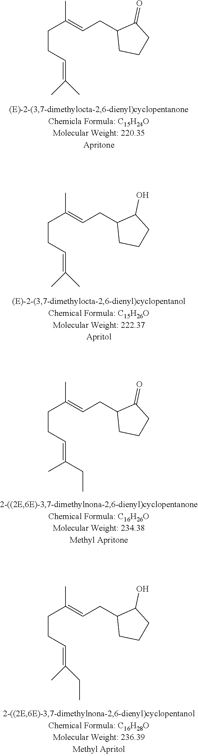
CC(=CCC1CCCC1=O)CCC=C(C)C.CC(=CCC1CCCC1O)CCC=C(C)C.CC(=CCC1CCCC1=O)CCC=C(CC)C.CC(=CCC1CCCC1O)CCC=C(C)CC
